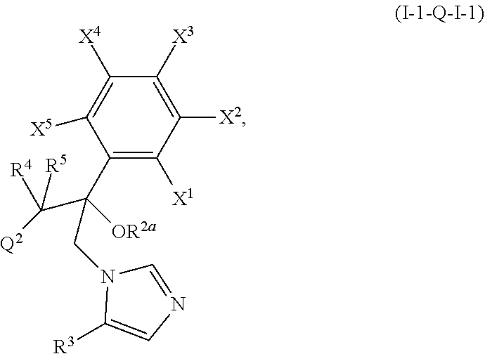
C1(C(C([Q2])([R5])[R4])(CN2C=NC=C2[R3])[OR2a])=C([X1])C([X2])=C([X3])C([X4])=C1[X5]
